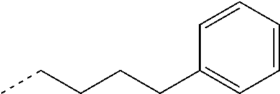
CCCCCC1=CC=CC=C1
